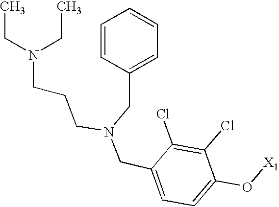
C(C1=CC=C(O[X1])C(Cl)=C1Cl)N(CCCN(CC)CC)CC1=CC=CC=C1
